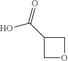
OC(C1COC1)=O
